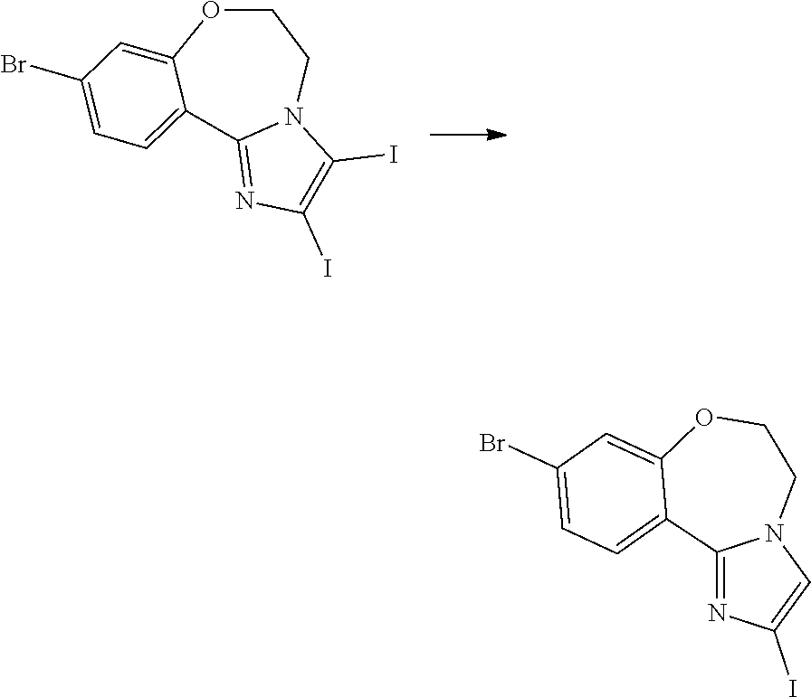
C1(I)=C(I)N2C(=N1)C1=CC=C(Br)C=C1OCC2.C12=NC(I)=CN1CCOC1=CC(Br)=CC=C21
